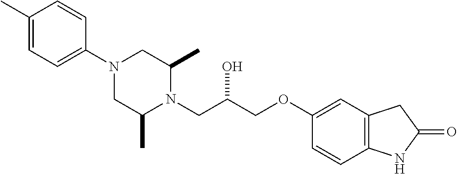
C1(C)=CC=C(N2CC(C)N(CC(COC3=CC4=C(C=C3)NC(=O)C4)O)C(C)C2)C=C1
